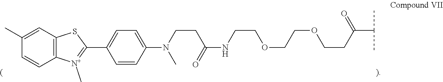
C1=CC2=C(C=C1C)SC(C1=CC=C(N(CCC(=O)NCCOCCOCCC(C(C)C)=O)C)C=C1)=[N+]2C
